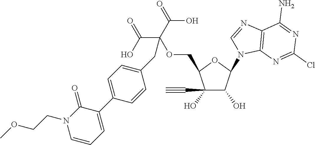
C1(O)(C#C)C(O)C(N2C3=C(N=C2)C(N)=NC(Cl)=N3)OC1COC(C(=O)O)(C(=O)O)CC1=CC=C(C2=CC=CN(CCOC)C2=O)C=C1
